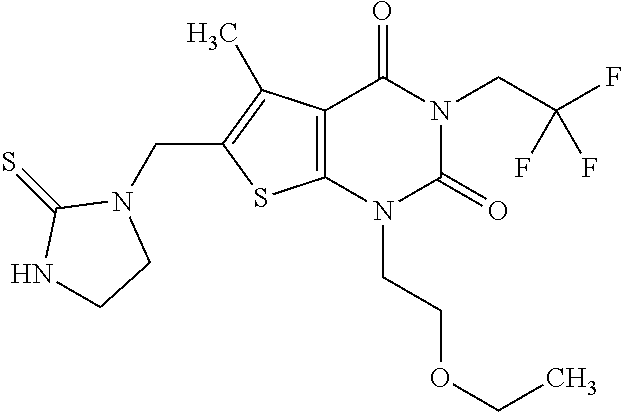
C12=C(N(CCOCC)C(=O)N(CC(F)(F)F)C1=O)SC(CN1C(=S)NCC1)=C2C
